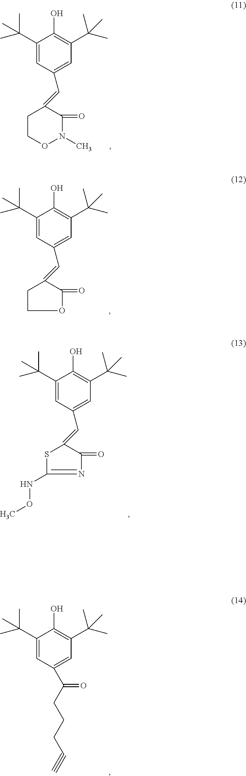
C1(C(C)(C)C)=CC(C(CCCC#C)=O)=CC(C(C)(C)C)=C1O.C1(C(C)(C)C)=CC(C=C2CCON(C)C2=O)=CC(C(C)(C)C)=C1O.C1(C(C)(C)C)=CC(C=C2CCOC2=O)=CC(C(C)(C)C)=C1O.C1(C(C)(C)C)=CC(C=C2SC(NOC)=NC2=O)=CC(C(C)(C)C)=C1O
